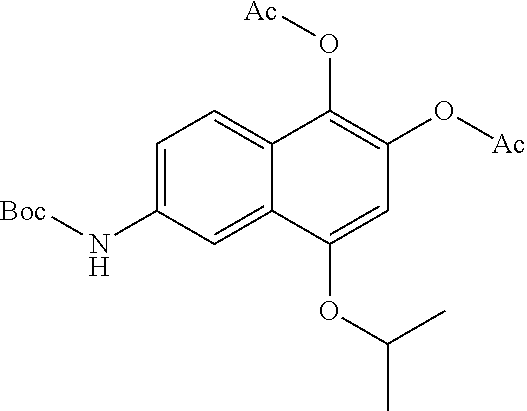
C1=C(N[Boc])C=C2C(=C1)C(O[Ac])=C(O[Ac])C=C2OC(C)C
